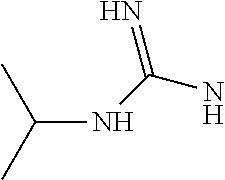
C(N)(NC(C)C)=N
